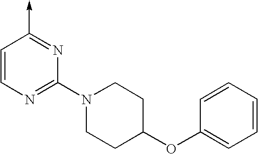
C1=CN=C(N2CCC(OC3=CC=CC=C3)CC2)N=C1->C
